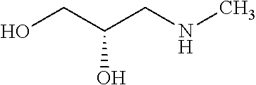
CNCC(CO)O
